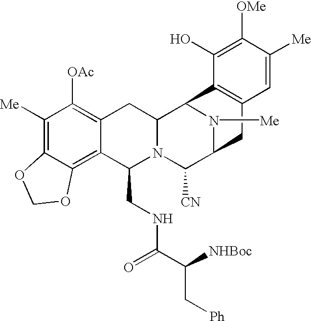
C1([Me])=C2C(=C3C(=C1[OAc])CC1N(C3CNC(C([NHBoc])C[Ph])=O)C([CN])C3N([Me])C1C1=C(C3)C=C([Me])C([OMe])=C1O)OCO2
